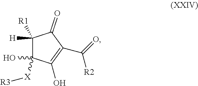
C1([H])([R1])C(O)([X][R3])C(O)=C(C(=O)[R2])C1=O
